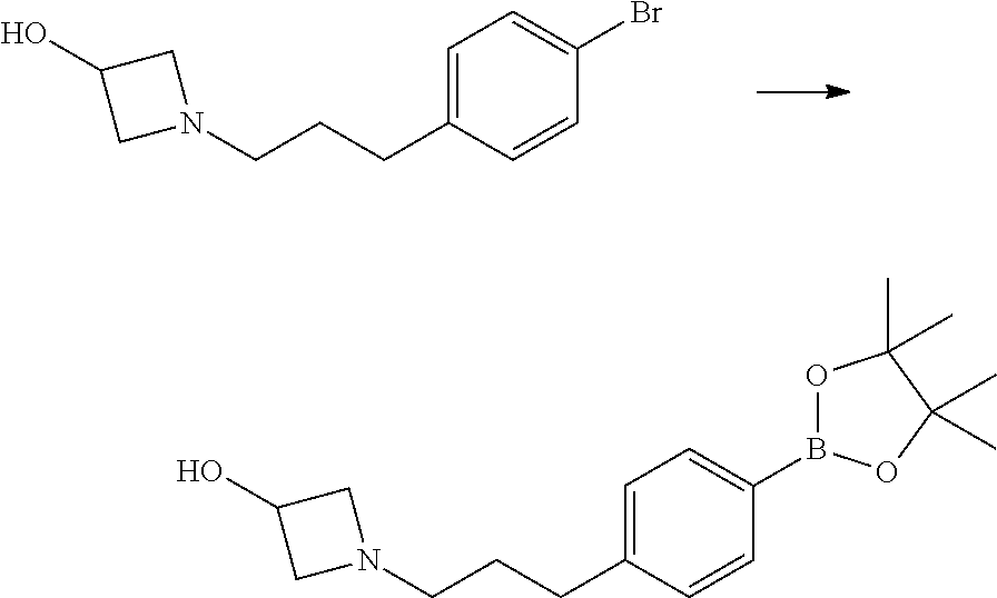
OC1CN(CCCC2=CC=C(Br)C=C2)C1.OC1CN(CCCC2=CC=C(B3OC(C)(C)C(C)(C)O3)C=C2)C1
